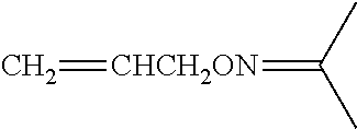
[CHCH2ON](=C(C)C)=C
